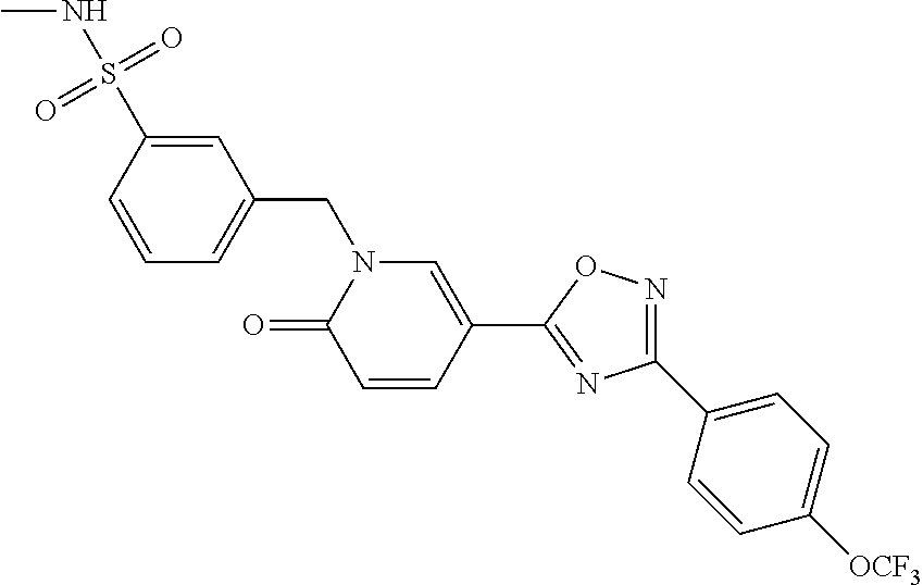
C1=CC(S(NC)(=O)=O)=CC(CN2C(=O)C=CC(C3=NC(C4=CC=C([OCF3])C=C4)=NO3)=C2)=C1
